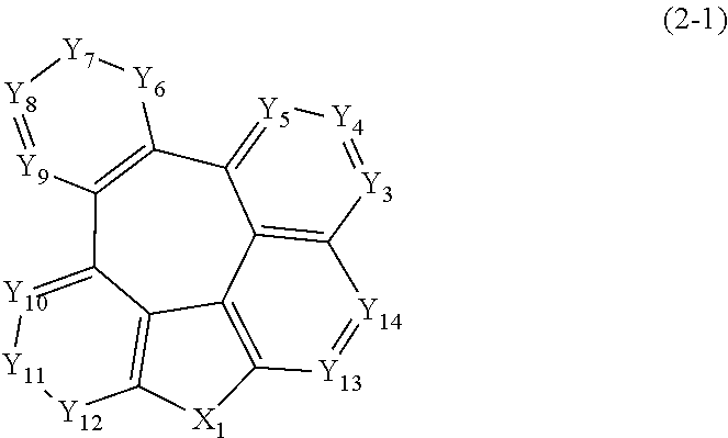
C12=C3[Y3]=[Y4][Y5]=C1C1=C(C4=[Y10][Y11][Y12]C5=C4C2=C([X1]5)[Y13]=[Y14]3)[Y9]=[Y8][Y7][Y6]1
